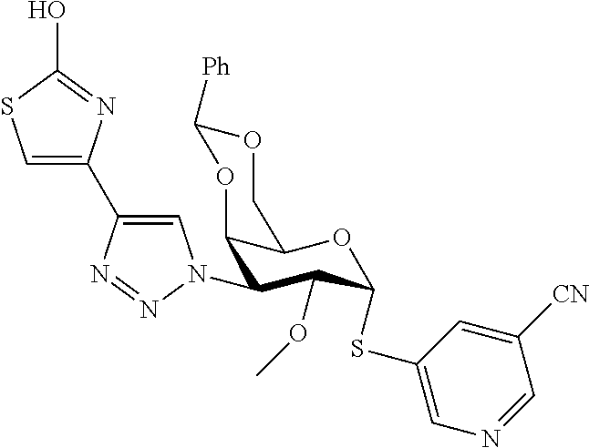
C1(N2C=C(C3=CSC(O)=N3)N=N2)C(OC)C(SC2=CN=CC([CN])=C2)OC2C1OC([Ph])OC2
